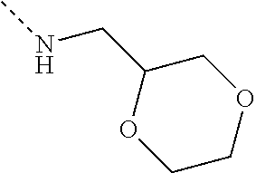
CNCC1COCCO1
